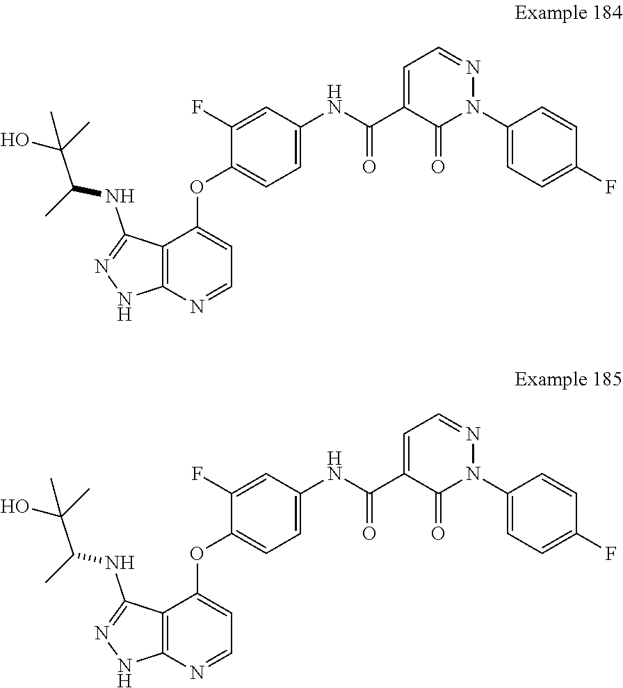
N1=CC=C(C(=O)NC2=CC=C(OC3=CC=NC4=C3C(NC(C(C)(C)O)C)=NN4)C(F)=C2)C(=O)N1C1=CC=C(F)C=C1.N1=CC=C(C(=O)NC2=CC=C(OC3=CC=NC4=C3C(NC(C(C)(C)O)C)=NN4)C(F)=C2)C(=O)N1C1=CC=C(F)C=C1
